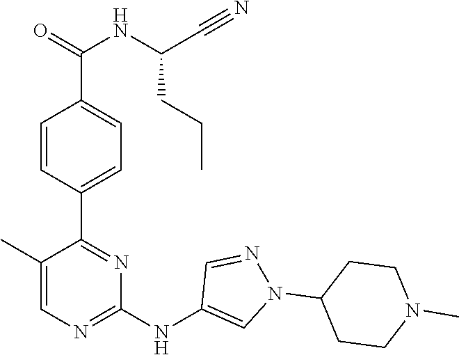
C1(C2=NC(NC3=CN(C4CCN(C)CC4)N=C3)=NC=C2C)=CC=C(C(=O)NC(C#N)CCC)C=C1
